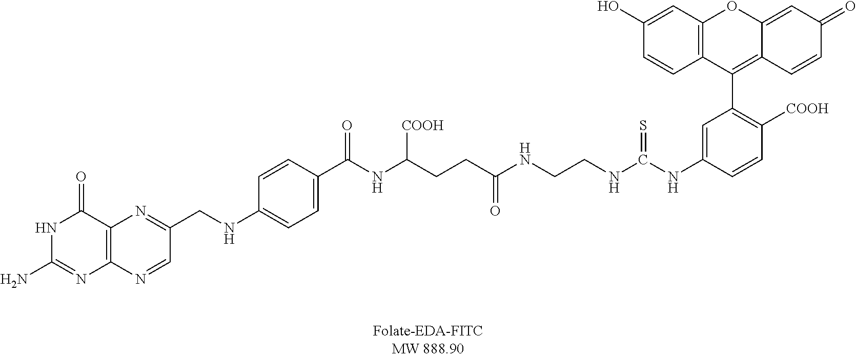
N1C(N)=NC2=C(C1=O)N=C(CNC1=CC=C(C(NC(CCC(NCCNC(NC3=CC(C4=C5C(=CC(=O)C=C5)OC5=C4C=CC(O)=C5)=C([COOH])C=C3)=S)=O)[COOH])=O)C=C1)C=N2
